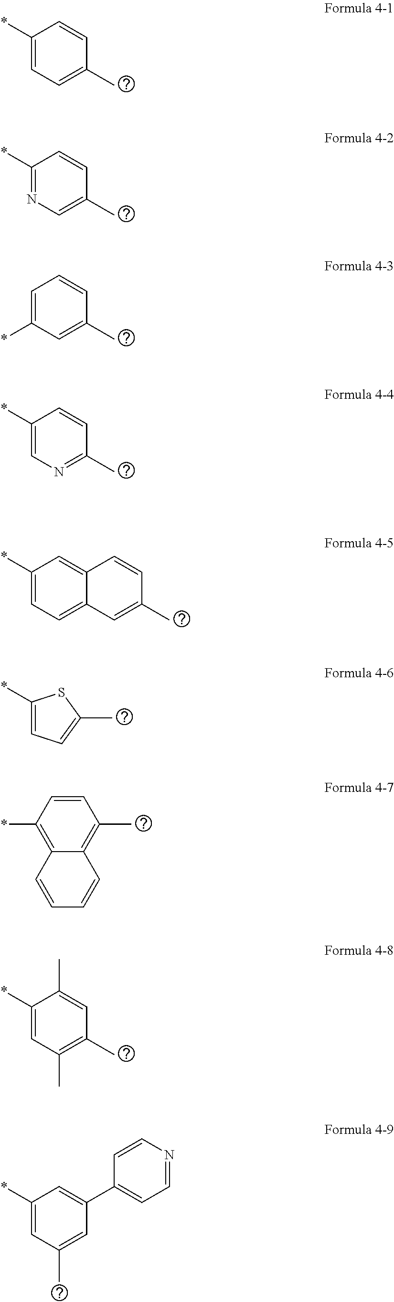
C1(*)=CC=C(C)C=C1.C1(*)=NC=C(C)C=C1.C1=C(*)C=C(C)C=C1.C1(*)=CN=C(C)C=C1.C12=CC(*)=CC=C1C=C(C)C=C2.C1(*)=CC=C(C)S1.C1(C)=C2C(=C(*)C=C1)C=CC=C2.C1(*)=CC(C)=C(C)C=C1C.C1(*)=CC(C)=CC(C2=CC=NC=C2)=C1
